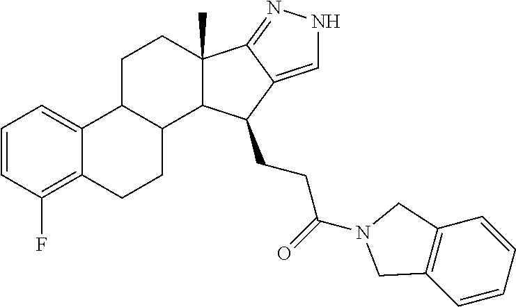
C1=CC(F)=C2C(=C1)C1C(CC2)C2C(C)(CC1)C1=NNC=C1C2CCC(N1CC2=C(C1)C=CC=C2)=O
